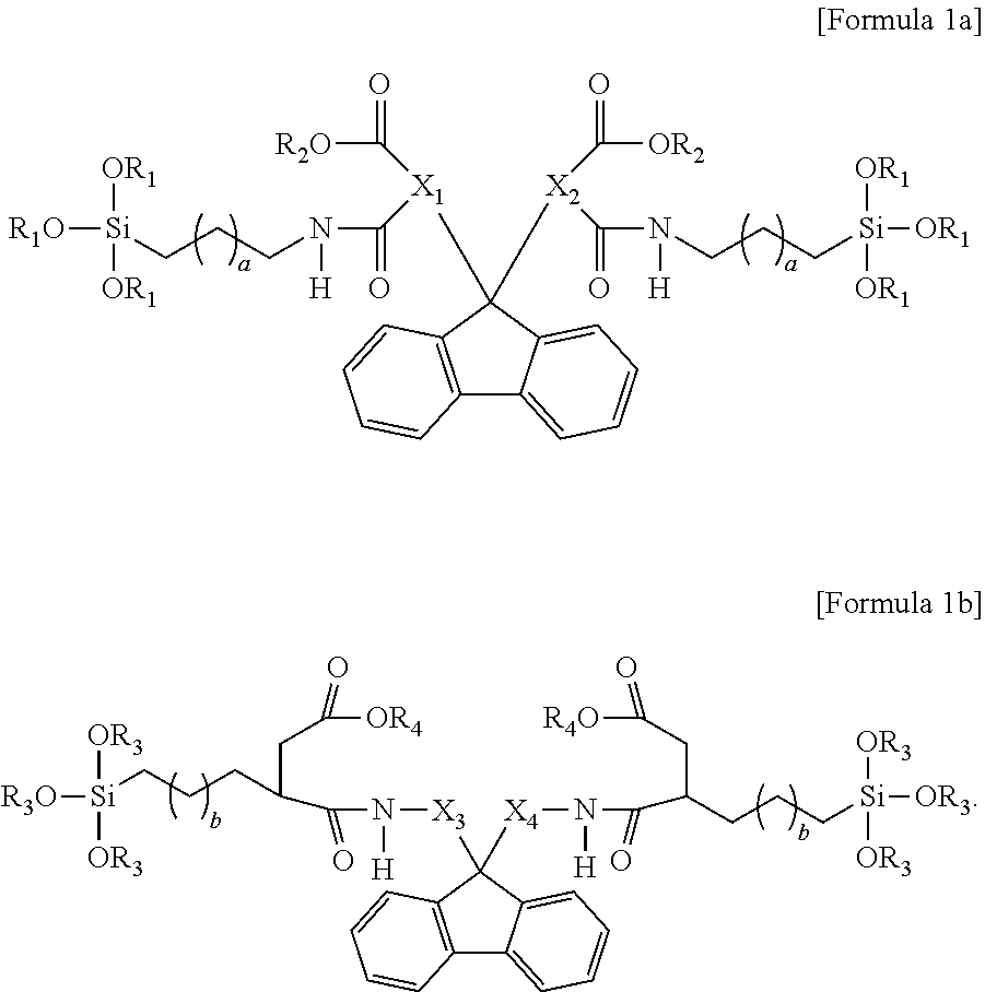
C12=C(C=CC=C1)C([X3]N(C(C(CCC[Si]([R3O])([OR3])[OR3])CC(=O)[OR4])=O)[H])([X4]N(C(C(CC(=O)[R4O])CCC[Si]([OR3])([OR3])[OR3])=O)[H])C1=CC=CC=C21.C12=C(C=CC=C1)C([X1](C(N(CCC[Si]([R1O])([OR1])[OR1])[H])=O)C(=O)[R2O])([X2](C(N(CCC[Si]([OR1])([OR1])[OR1])[H])=O)C(=O)[OR2])C1=CC=CC=C21
